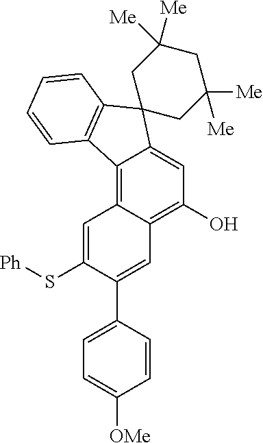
C12=C3C(=C(O)C=C1C1(C4=C2C=CC=C4)CC([Me])([Me])CC([Me])([Me])C1)C=C(C1=CC=C([OMe])C=C1)C(S[Ph])=C3
